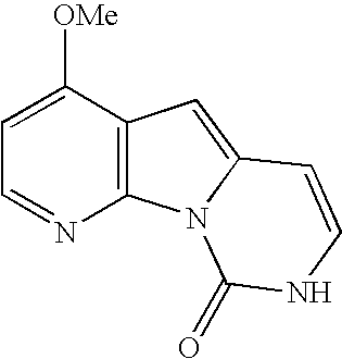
C1=C([OMe])C2=C(N=C1)N1C(=C2)C=CNC1=O
